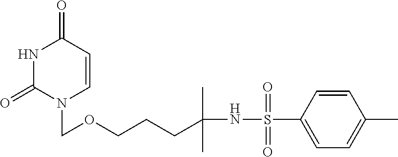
N1C(=O)N(COCCCC(NS(C2=CC=C(C)C=C2)(=O)=O)(C)C)C=CC1=O
